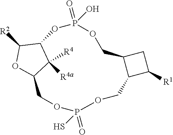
C12C([R2])OC(C1([R4])[R4a])COP(=O)(S)OCC1C(COP(=O)(O)O2)CC1[R1]
